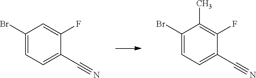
C1(Br)=CC=C(C#N)C(F)=C1.C1(Br)=CC=C(C#N)C(F)=C1C
